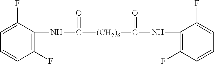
C1=C(F)C(NC([(CH2)6]C(NC2=C(F)C=CC=C2F)=O)=O)=C(F)C=C1
